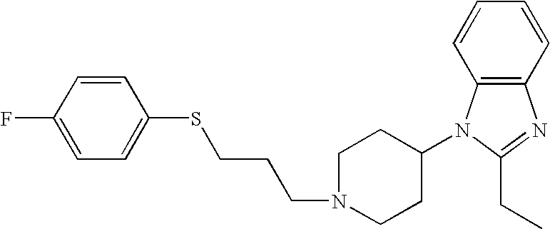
C1=CC(F)=CC=C1SCCCN1CCC(N2C3=C(N=C2CC)C=CC=C3)CC1
